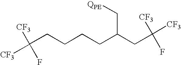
C([CF3])([CF3])(F)CCCCC(CC(F)([CF3])[CF3])C[QPE]
